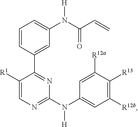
C1=CC(C2=NC(N(C3=CC([R12b])=C([R13])C([R12a])=C3)[H])=NC=C2[R1])=CC(N([H])C(=O)C=C)=C1
